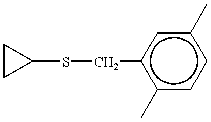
C1CC1SCc1c(C)ccc(C)c1
